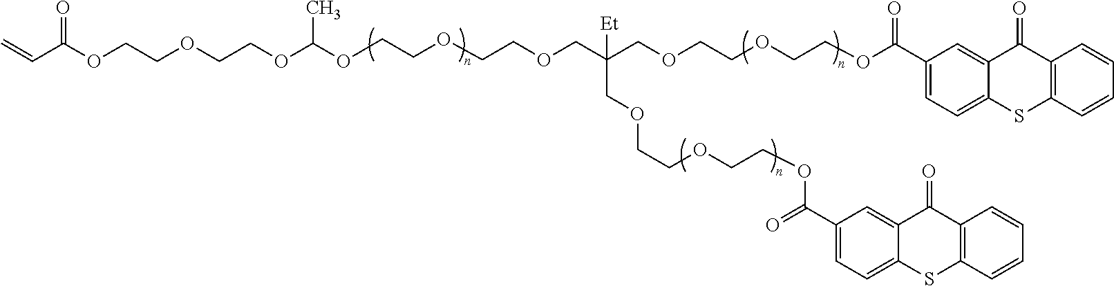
C=CC(OCCOCCOC(OCCOCCOCC(COCCOCCOC(C1=CC=C2C(=C1)C(=O)C1=C(S2)C=CC=C1)=O)(COCCOCCOC(=O)C1=CC=C2C(=C1)C(=O)C1=C(S2)C=CC=C1)[Et])C)=O
